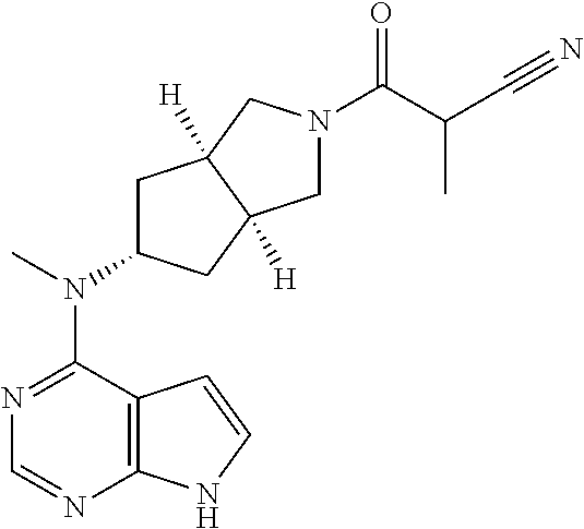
C12=C(N=CN=C1N(C)C1CC3([H])C([H])(C1)CN(C(C(C#N)C)=O)C3)NC=C2
